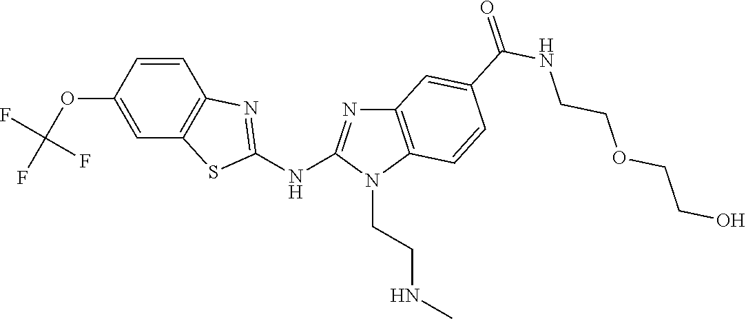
C1(OC(F)(F)F)=CC2=C(C=C1)N=C(NC1=NC3=C(N1CCNC)C=CC(C(NCCOCCO)=O)=C3)S2
